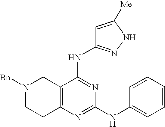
N1([Bn])CCC2=C(C1)C(NC1=NNC([Me])=C1)=NC(NC1=CC=CC=C1)=N2
